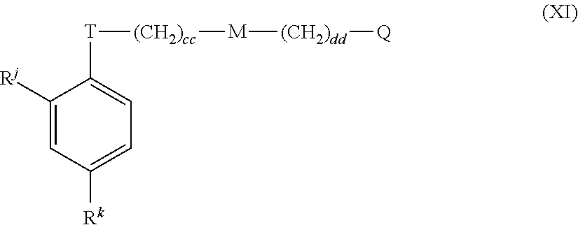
C1([Rj])=CC([Rk])=CC=C1[T][(CH2)cc][M][(CH2)dd][Q]
